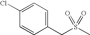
C1(Cl)=CC=C(CS(C)(=O)=O)C=C1
